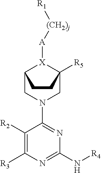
C1N(C2=NC(N[R4])=NC([R3])=C2[R2])CC2([R5])[X]([A][(CH2)j][R1])C1CC2
